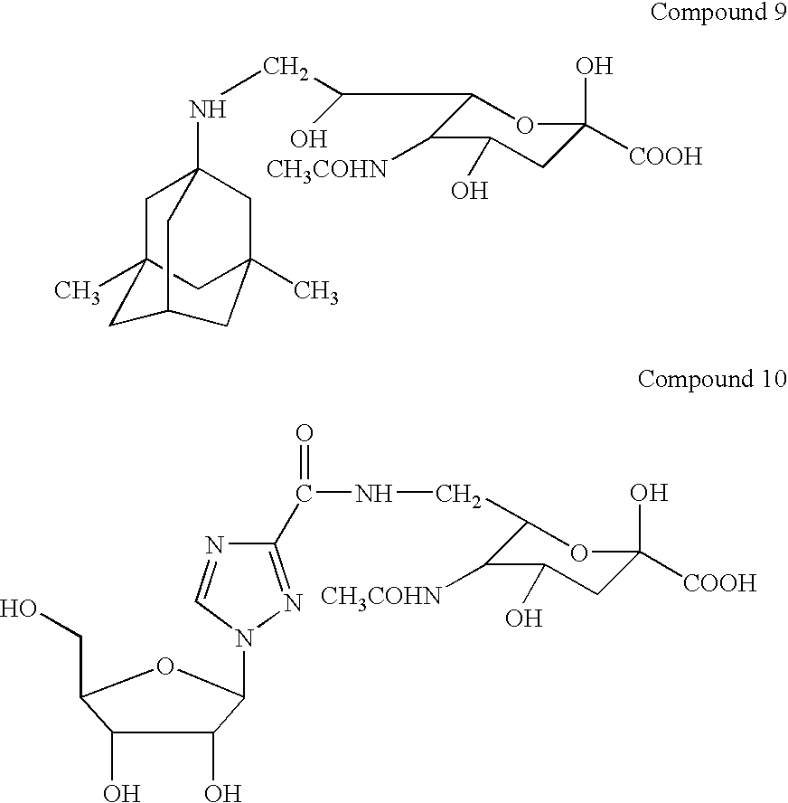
C1(CNC(=O)C2=NN(C3C(O)C(O)C(CO)O3)C=N2)C([CH3COHN])C(O)CC(O)([COOH])O1.C1(C(CNC23CC4(C)CC(C)(C2)CC(C3)C4)O)C([CH3COHN])C(O)CC(O)([COOH])O1
